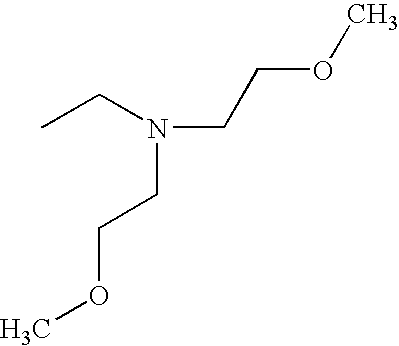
CCN(CCOC)CCOC
